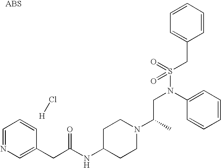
C1=NC=C(CC(NC2CCN(C(C)CN(C3=CC=CC=C3)S(=O)(CC3=CC=CC=C3)=O)CC2)=O)C=C1.[H]Cl
